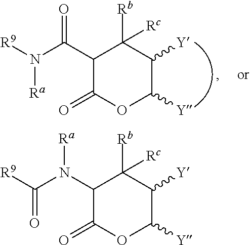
C(N(C1C(=O)OC([Y])C([Y])C1([Rb])[Rc])[Ra])([R9])=O.N(C(C1C(=O)OC([Y])C([Y])C1([Rb])[Rc])=O)([R9])[Ra]
